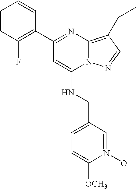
C1(C2=C(F)C=CC=C2)=NC2=C(CC)C=NN2C(NCC2=CC=C([OCH3])N(O)=C2)=C1
